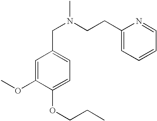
N(CC1=CC=C(OCCC)C(OC)=C1)(C)CCC1=CC=CC=N1
